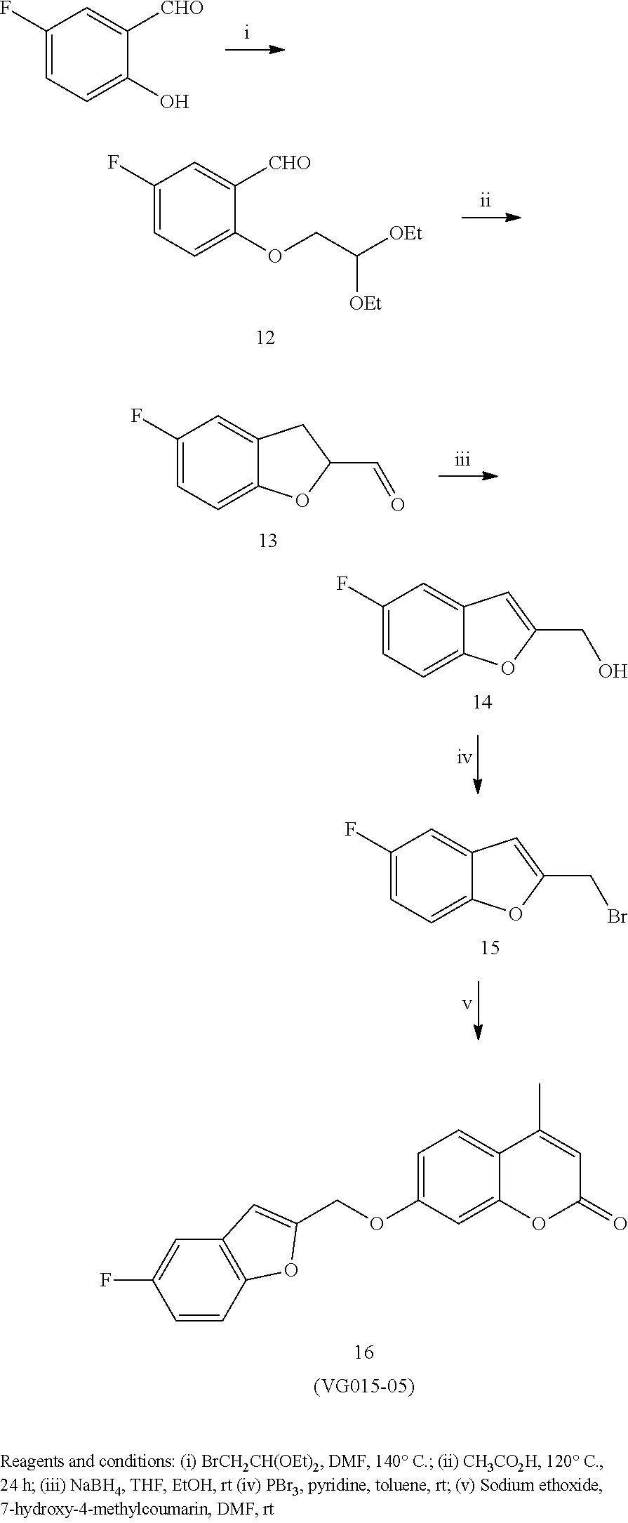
C1=C(F)C=CC2=C1C=C(COC1=CC=C3C(=C1)OC(=O)C=C3C)O2.C1(F)=CC=C(O)C([CHO])=C1.C1(F)=CC=C(OCC([OEt])[OEt])C([CHO])=C1.C1(F)=CC=C2C(=C1)CC(C=O)O2.C1(F)=CC=C2C(=C1)C=C(CO)O2.C1(F)=CC=C2C(=C1)C=C(CBr)O2
